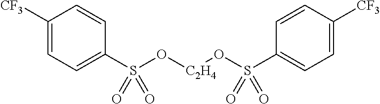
C1([CF3])=CC=C(S(O[C2H4]OS(C2=CC=C([CF3])C=C2)(=O)=O)(=O)=O)C=C1
